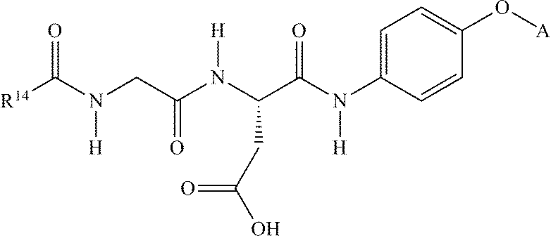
[R14]C(N(CC(N(C(C(N(C1=CC=C(O[A])C=C1)[H])=O)CC(O)=O)[H])=O)[H])=O
